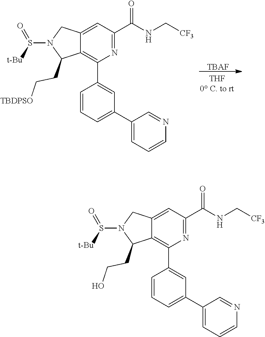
C12=CC(C(NC[CF3])=O)=NC(C3=CC(C4=CC=CN=C4)=CC=C3)=C1C(CCO)N(S(=O)[t-Bu])C2.C12=CC(C(NC[CF3])=O)=NC(C3=CC(C4=CC=CN=C4)=CC=C3)=C1C(CC[TBDPSO])N(S(=O)[t-Bu])C2.[TBAF]
